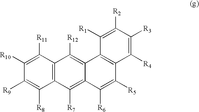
[R10]C1=C([R11])C2=C(C([R8])=C1[R9])C([R7])=C1C(=C2[R12])C2=C(C([R5])=C1[R6])C([R4])=C([R3])C([R2])=C2[R1]
